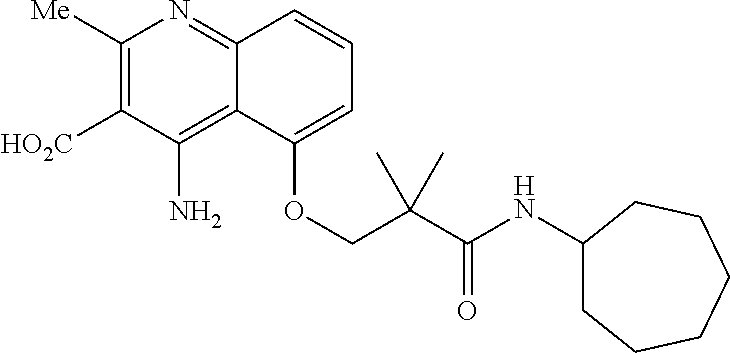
C1([Me])=C([HO2C])C(N)=C2C(=N1)C=CC=C2OCC(C(NC1CCCCCC1)=O)(C)C
